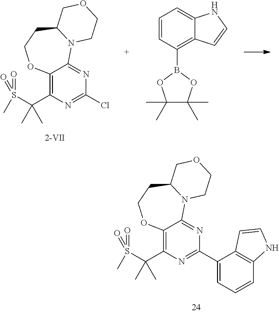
C1(C)(C)C(C)(C)OB(C2=C3C(=CC=C2)NC=C3)O1.C(C1=C2C(=NC(Cl)=N1)N1C(CCO2)COCC1)(S(=O)(=O)C)(C)C.C(C1=C2C(=NC(C3=CC=CC4=C3C=CN4)=N1)N1C(CCO2)COCC1)(S(=O)(=O)C)(C)C
